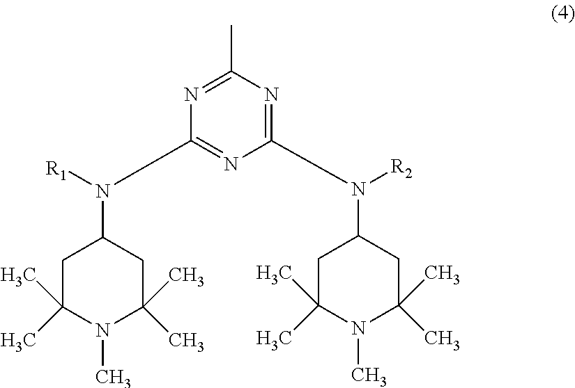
C1C(C)(C)N(C)C(C)(C)CC1N([R1])C1=NC(N([R2])C2CC(C)(C)N(C)C(C)(C)C2)=NC(C)=N1
